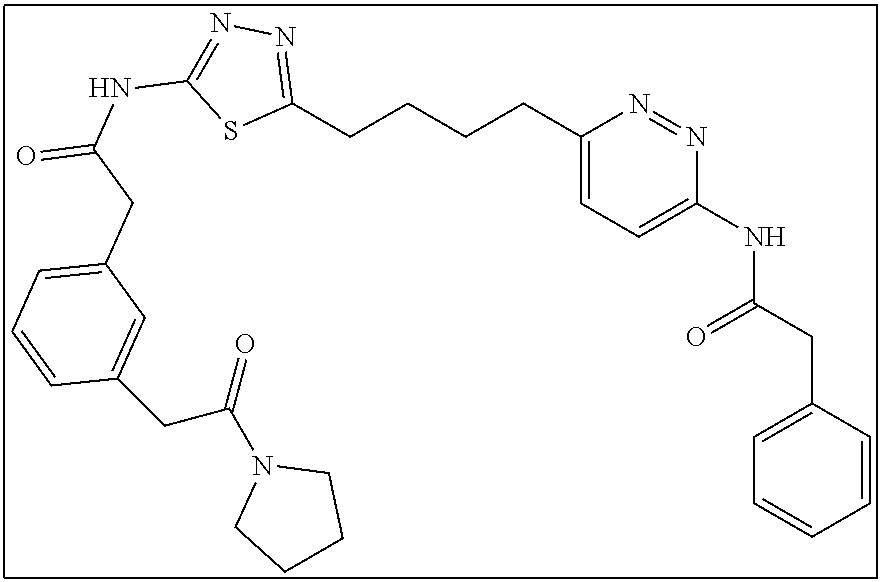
C1(CCCCC2=NN=C(NC(=O)CC3=CC=CC(CC(N4CCCC4)=O)=C3)S2)=CC=C(NC(CC2=CC=CC=C2)=O)N=N1
